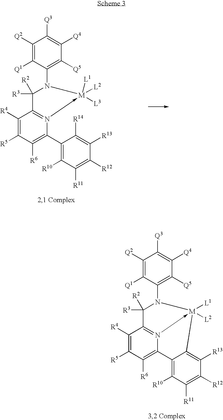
C1([R4])=C([R5])C([R6])=C(C2=C([R10])C([R11])=C([R12])C([R13])=C2[R14])N2->[M]([L2])([L3])([L1])N(C3=C([Q5])C([Q4])=C([Q3])C([Q2])=C3[Q1])C([R3])([R2])C=21.C1([R4])=C([R5])C([R6])=C2N3->[M]([L1])([L2])(N(C4=C([Q5])C([Q4])=C([Q3])C([Q2])=C4[Q1])C([R3])([R2])C=31)C1=C([R13])C([R12])=C([R11])C([R10])=C21
